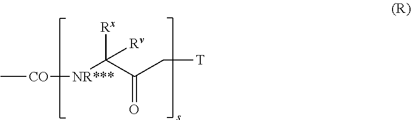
[Rx]C(C(C[T])=O)([Rv])[NR***][CO]C
